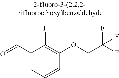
C1(C=O)=CC=CC(OCC(F)(F)F)=C1F
